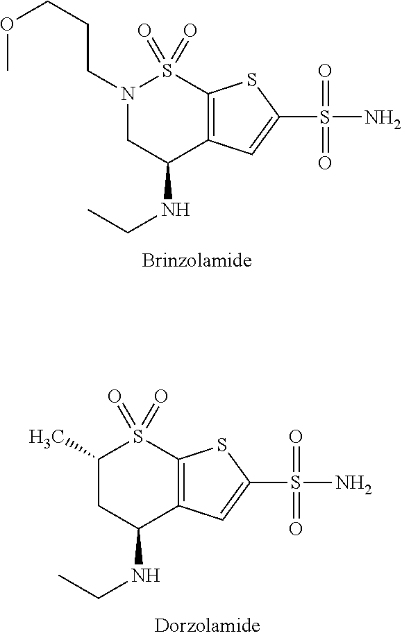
N1(CCCOC)CC(NCC)C2=C(S1(=O)=O)SC(S(=O)(=O)N)=C2.C1(C)CC(NCC)C2=C(S1(=O)=O)SC(S(=O)(=O)N)=C2
